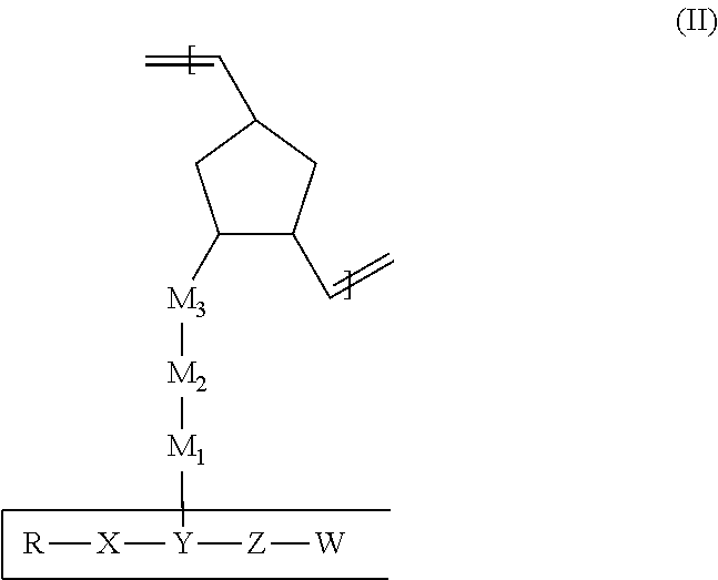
[R][X][Y]([Z][W])[M1][M2][M3]C1C(C=C)CC(C=C)C1
